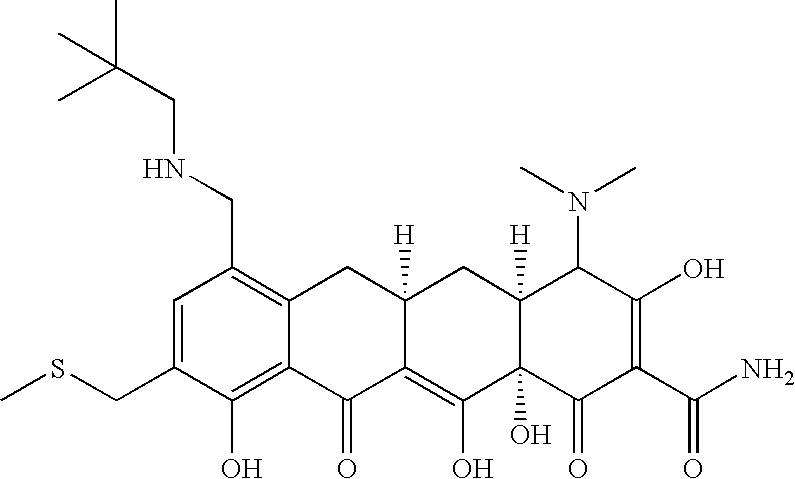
C1(CSC)=CC(CNCC(C)(C)C)=C2C(=C1O)C(=O)C1=C(O)C3(O)C([H])(CC1([H])C2)C(N(C)C)C(O)=C(C(N)=O)C3=O
